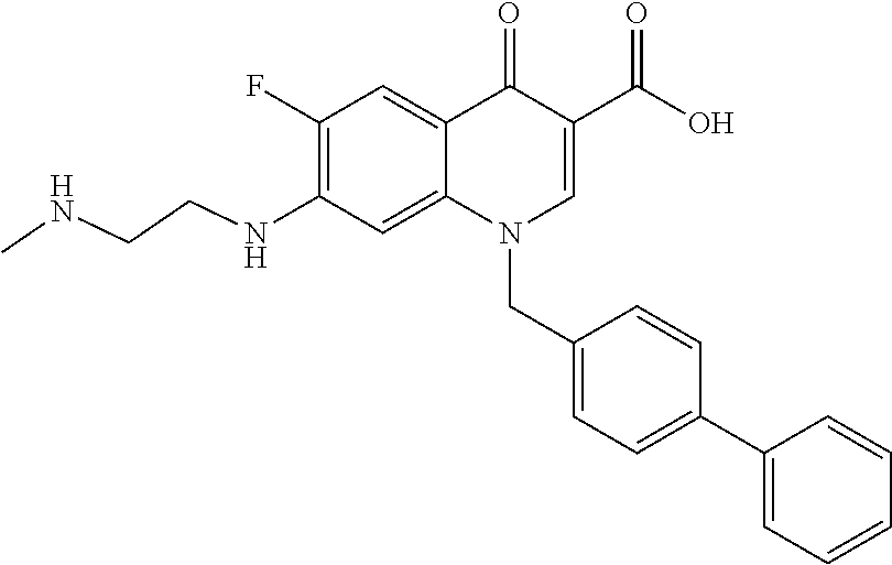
C1(F)=C(NCCNC)C=C2C(=C1)C(=O)C(C(O)=O)=CN2CC1=CC=C(C2=CC=CC=C2)C=C1
